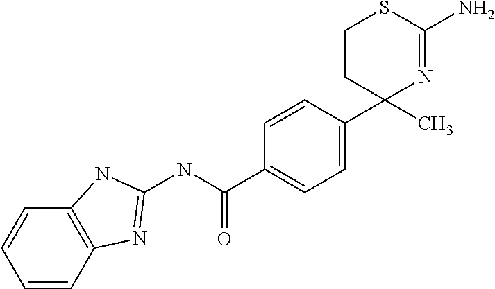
C1=CC(C2(C)N=C(N)SCC2)=CC=C1C(NC1=NC2=C(C=CC=C2)N1)=O
